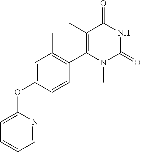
C1=C(OC2=CC=CC=N2)C=CC(C2=C(C)C(=O)NC(=O)N2C)=C1C
